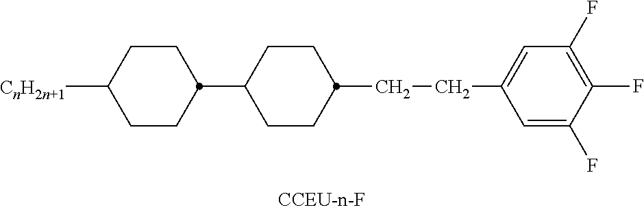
C1CC(C2CCC(CCC3=CC(F)=C(F)C(F)=C3)CC2)CCC1[CnH2n+1]
